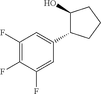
C1(F)=C(F)C(F)=CC(C2C(O)CCC2)=C1
